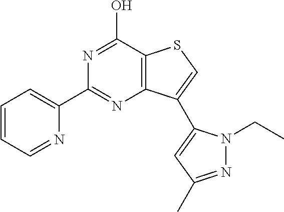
C1=CC=NC(C2=NC3=C(C(O)=N2)SC=C3C2=CC(C)=NN2CC)=C1
